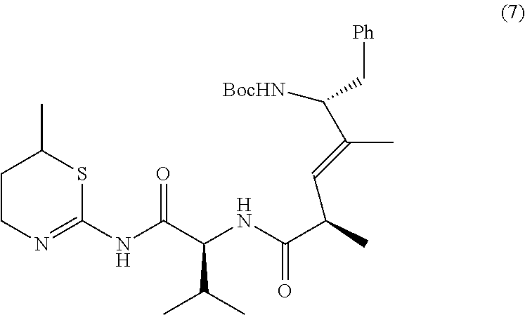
C1CN=C(NC(C(NC(C(C=C(C)C([BocHN])C[Ph])C)=O)C(C)C)=O)SC1C
